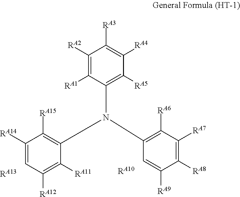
C1([RA2])=C([RA1])C(N(C2=C([RA6])C([RA7])=C([RA8])C([RA9])=C2)C2=C([RA15])C([RA14])=CC([RA12])=C2[RA11])=C([RA5])C([RA4])=C1[RA3].[RA10].[RA13]
